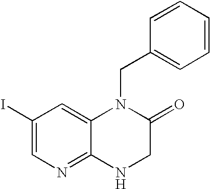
IC1=CN=C2C(=C1)N(CC1=CC=CC=C1)C(=O)CN2
